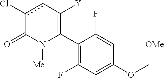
C1(C2=C([Y])cc(Cl)C(=O)N2[Me])=C(F)C=C(OC[OMe])C=C1F
